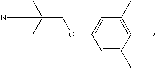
C1=C(C)C(C)=C(C)C=C1OCC(C)(C)C#N
